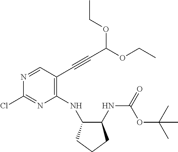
C1(NC2C(NC(=O)OC(C)(C)C)CCC2)=C(C#CC(OCC)OCC)C=NC(Cl)=N1
